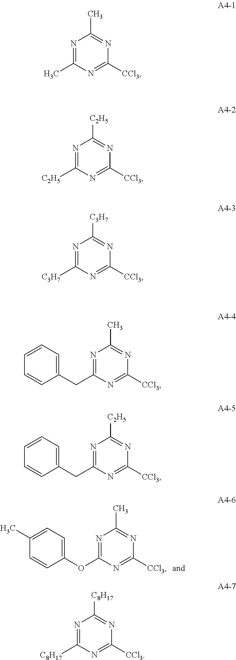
N1=C(OC2=CC=C(C)C=C2)N=C([CCl3])N=C1C.N1=C(C)N=C([CCl3])N=C1C.N1=C([C2H5])N=C([CCl3])N=C1[C2H5].N1=C([C3H7])N=C([CCl3])N=C1[C3H7].N1=C(CC2=CC=CC=C2)N=C([CCl3])N=C1C.N1=C(CC2=CC=CC=C2)N=C([CCl3])N=C1[C2H5].N1=C([C8H17])N=C([CCl3])N=C1[C8H17]
